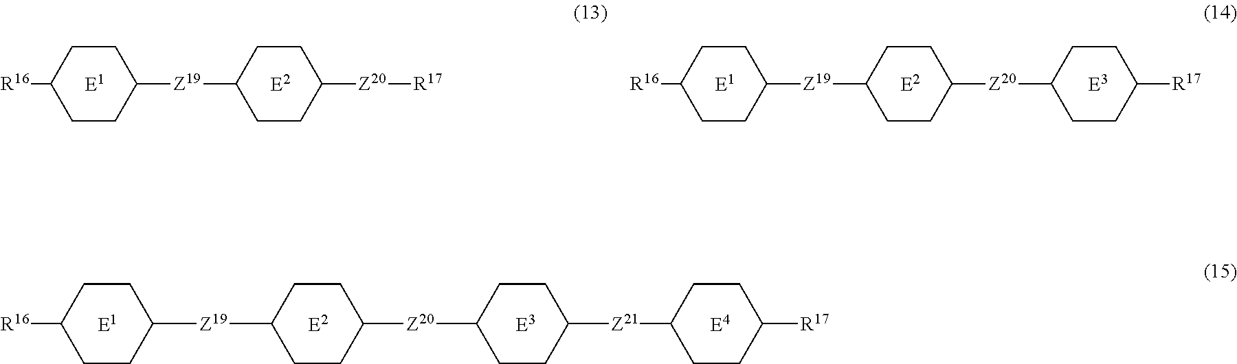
C1CC([R16])CCC1[Z19]C1CCC([Z20]C2CCC([Z21]C3CCC([R17])CC3)CC2)CC1.C1CC([R16])CCC1[Z19]C1CCC([Z20][R17])CC1.C1CC([R16])CCC1[Z19]C1CCC([Z20]C2CCC([R17])CC2)CC1
